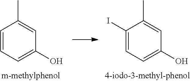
C1(I)=CC=C(O)C=C1C.C1=CC=C(O)C=C1C
